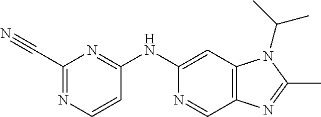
C1(NC2=NC(C#N)=NC=C2)=CC2=C(C=N1)N=C(C)N2C(C)C
